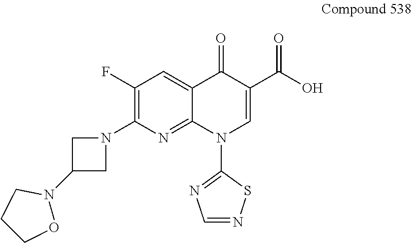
C1(F)=C(N2CC(N3CCCO3)C2)N=C2C(=C1)C(=O)C(C(O)=O)=CN2C1=NC=NS1
